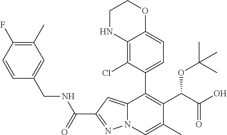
C12=CC(C(=O)NCC3=CC(C)=C(F)C=C3)=NN1C=C(C)C(C(C(O)=O)OC(C)(C)C)=C2C1=CC=C2C(=C1Cl)NCCO2
